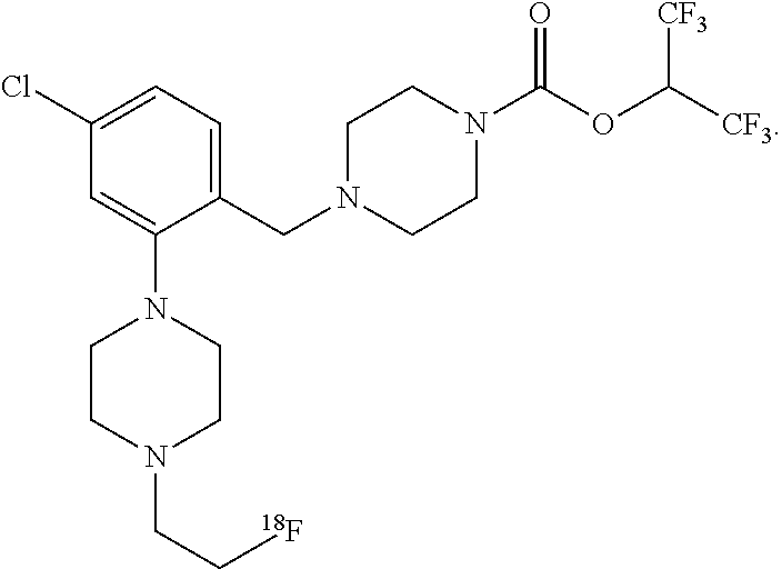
N1(CC2=CC=C(Cl)C=C2N2CCN(CC[18F])CC2)CCN(C(=O)OC([CF3])[CF3])CC1
